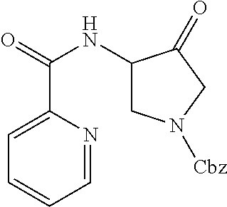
C1(NC(C2=CC=CC=N2)=O)CN([Cbz])CC1=O
